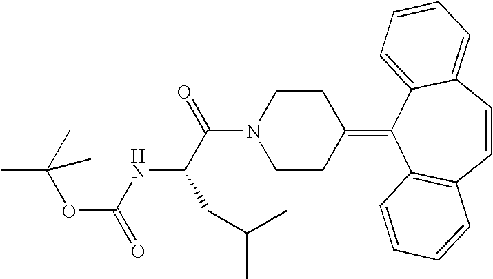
CC(C)(OC(=O)NC(C(N1CCC(=C2C3=C(C=CC4=CC=CC=C24)C=CC=C3)CC1)=O)CC(C)C)C
